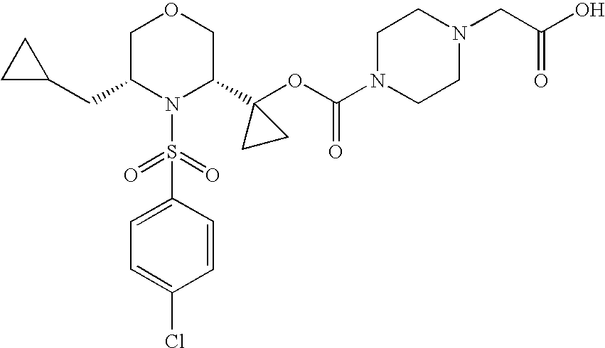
C1=C(S(=O)(=O)N2C(C3(OC(=O)N4CCN(CC(=O)O)CC4)CC3)COCC2CC2CC2)C=CC(Cl)=C1
